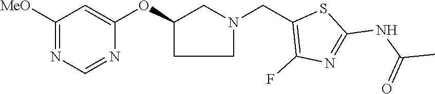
C1=C(OC2CN(CC3=C(F)N=C(NC(=O)C)S3)CC2)N=CN=C1[MeO]
